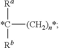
[*C]([(CH2)n*])([Ra])[Rb]
